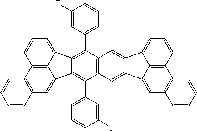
C12=C3C(=CC=C1)C1=C(C4=CC=CC(F)=C4)C4=C(C(C5=CC=CC(F)=C5)=C1C3=CC1=C2C=CC=C1)C=C1C(=C4)C2=CC=CC3=C2C1=CC1=C3C=CC=C1
